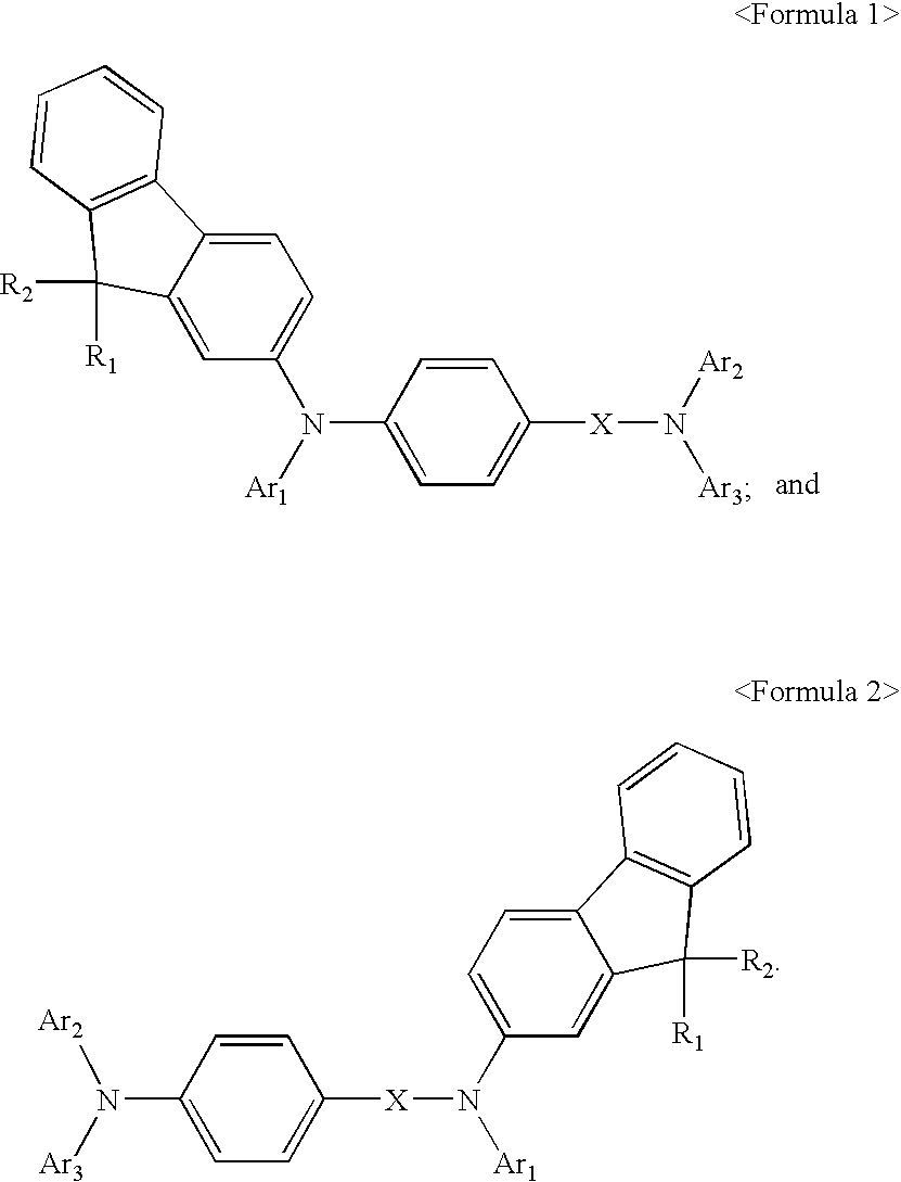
C1=CC(N([Ar1])C2=CC=C3C(=C2)C([R2])([R1])C2=C3C=CC=C2)=CC=C1[X]N([Ar2])[Ar3].C1=CC([X]N([Ar1])C2=CC=C3C(=C2)C([R2])([R1])C2=C3C=CC=C2)=CC=C1N([Ar2])[Ar3]
